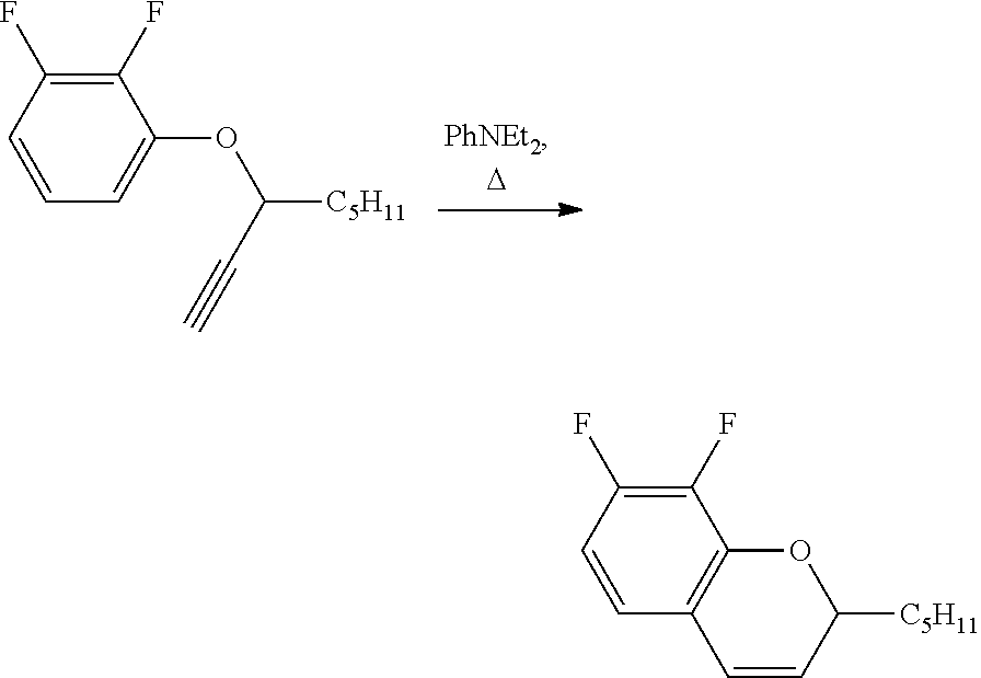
C1=CC=C(OC(C#C)[C5H11])C(F)=C1F.C1=CC2=C(C(F)=C1F)OC([C5H11])C=C2
